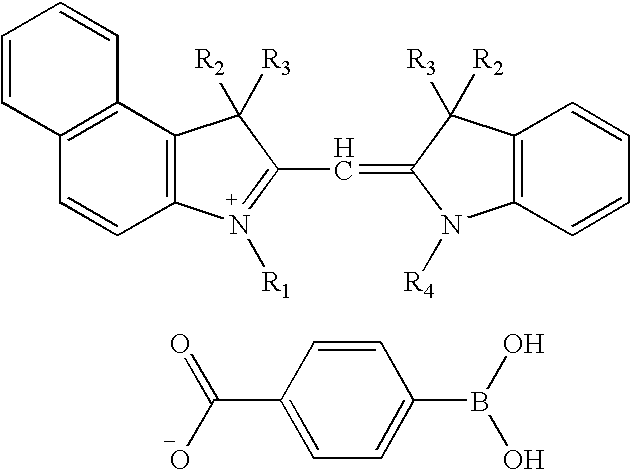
C12=C(C([R2])([R3])C(C=C3N([R4])C4=C(C3([R3])[R2])C=CC=C4)=N1[R1])C1=C(C=C2)C=CC=C1.C1(C(O)=O)=CC=C(B(O)O)C=C1
